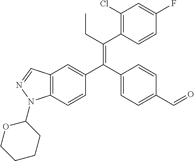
C12=C(C=CC(C(C3=CC=C(C=O)C=C3)=C(CC)C3=C(Cl)C=C(F)C=C3)=C1)N(C1OCCCC1)N=C2
